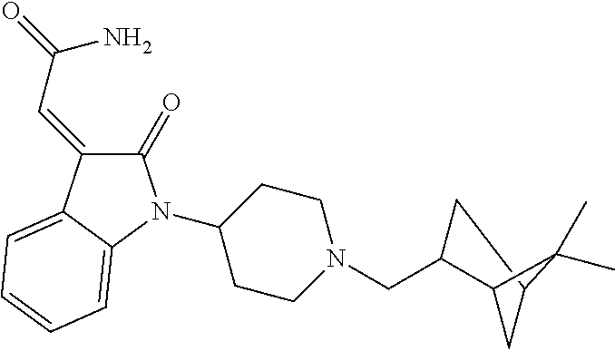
C1C2C(C)(C)C(C1CN1CCC(N3C(=O)C(=CC(=O)N)C4=CC=CC=C43)CC1)C2
